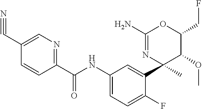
C1(C(NC2=CC=C(F)C(C3(C)C(OC)C(CF)OC(N)=N3)=C2)=O)=NC=C(C#N)C=C1
